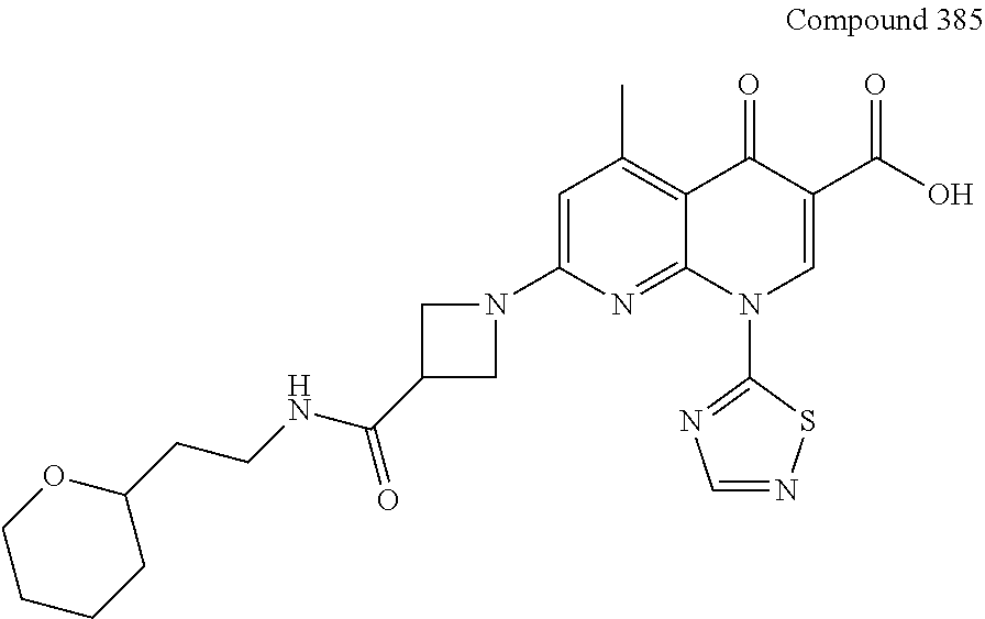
C1=C(N2CC(C(NCCC3OCCCC3)=O)C2)N=C2C(=C1C)C(=O)C(C(O)=O)=CN2C1=NC=NS1
